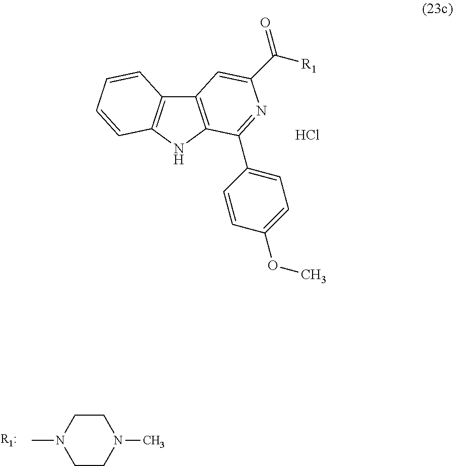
CN1CCN(C)CC1.C12=C(NC3=C1C=CC=C3)C(C1=CC=C(OC)C=C1)=NC(C(=O)[R1])=C2.Cl
